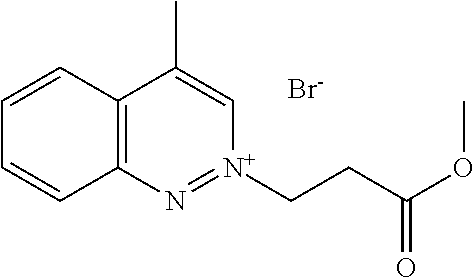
C12=C(C=CC=C1)C(C)=C[N+](CCC(OC)=O)=N2.[Br-]
